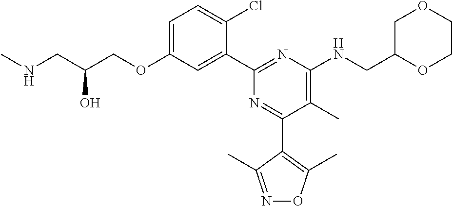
C1=C(OCC(CNC)O)C=C(C2=NC(NCC3COCCO3)=C(C)C(C3=C(C)ON=C3C)=N2)C(Cl)=C1
